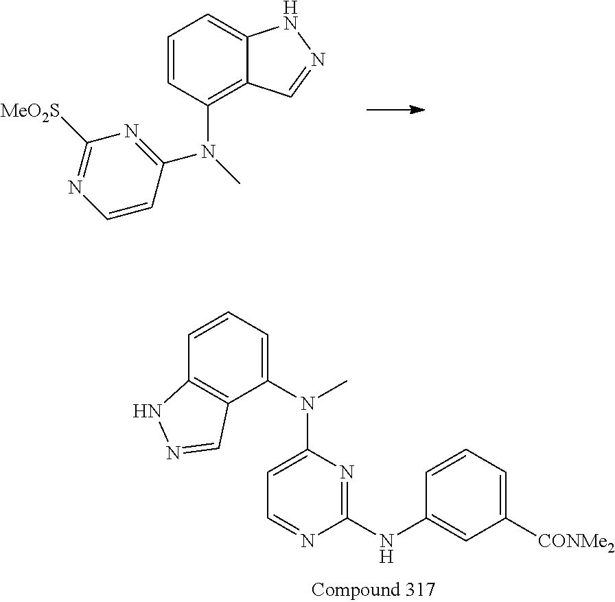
C1=CC(N(C2=NC([MeO2S])=NC=C2)C)=C2C(=C1)NN=C2.C1(N(C)C2=CC=NC(NC3=CC([CONMe2])=CC=C3)=N2)=CC=CC2=C1C=NN2
